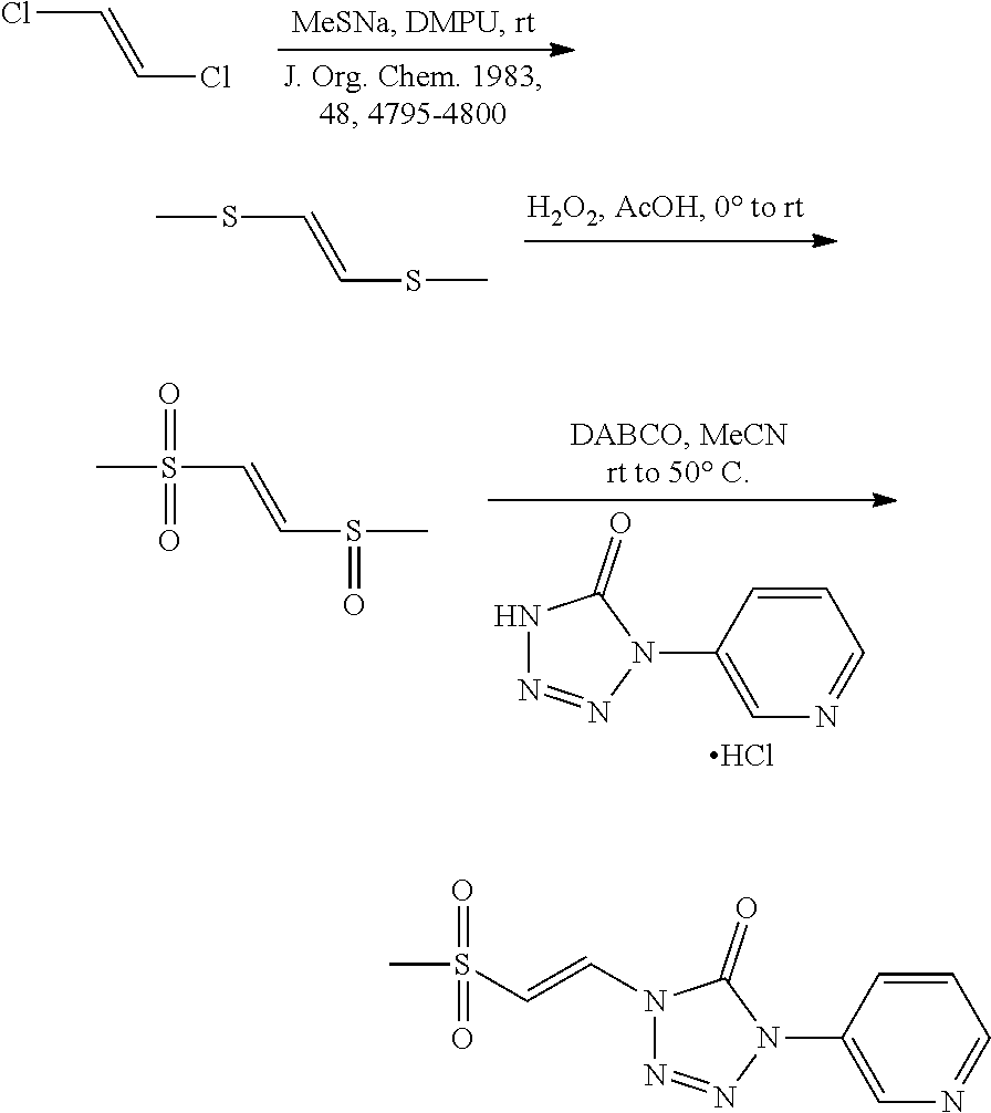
ClC=CCl.S(C=CSC)C.N1N=NN(C2=CN=CC=C2)C1=O.S(C=CS(C)=O)(C)(=O)=O.Cl.S(C)(=O)(=O)C=CN1N=NN(C2=CN=CC=C2)C1=O
